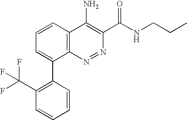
C1=CC(C2=CC=CC3=C2N=NC(C(NCCC)=O)=C3N)=C(C(F)(F)F)C=C1
